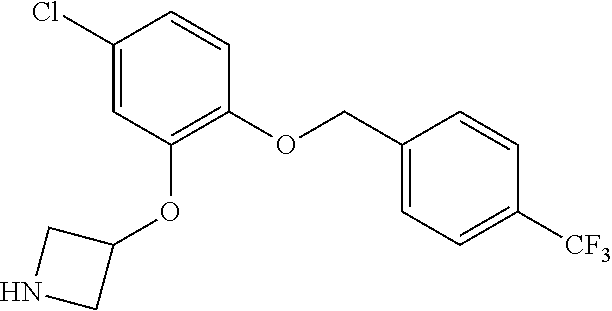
ClC1=CC(OC2CNC2)=C(OCC2=CC=C([CF3])C=C2)C=C1
